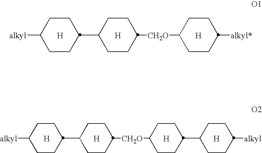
[H].C1CC(C2CCC([CH2O]C3CCC([alkyl*])CC3)CC2)CCC1[alkyl].[H].[H].[H].[H].[H].C1CC(C2CCC([CH2O]C3CCC(C4CCC([alkyl])CC4)CC3)CC2)CCC1[alkyl].[H]
